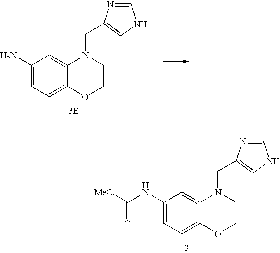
C1(NC([MeO])=O)=CC=C2C(=C1)N(CC1=CNC=N1)CCO2.[3E].C1(N)=CC=C2C(=C1)N(CC1=CNC=N1)CCO2
